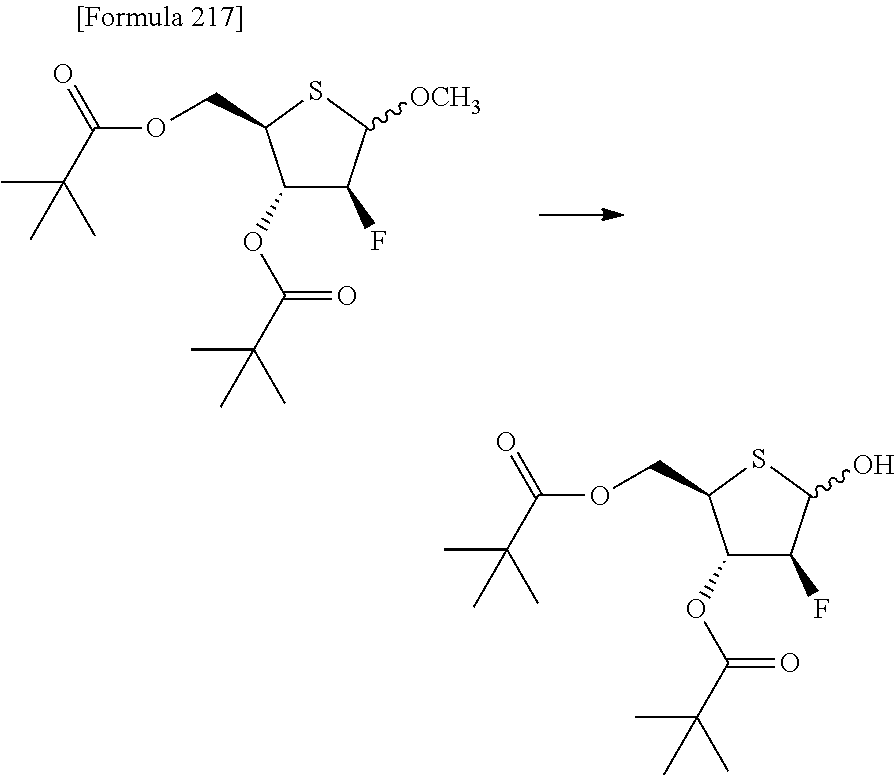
C1(OC(C(C)(C)C)=O)C(F)C([OCH3])SC1COC(C(C)(C)C)=O.C1(OC(C(C)(C)C)=O)C(F)C(O)SC1COC(C(C)(C)C)=O
